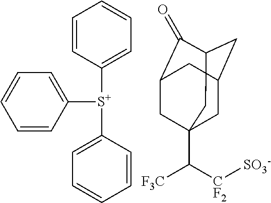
C1C2CC3C(=O)C(CC1(C([CF2][SO3-])[F3C])C3)C2.C1([S+](C2=CC=CC=C2)C2=CC=CC=C2)=CC=CC=C1
